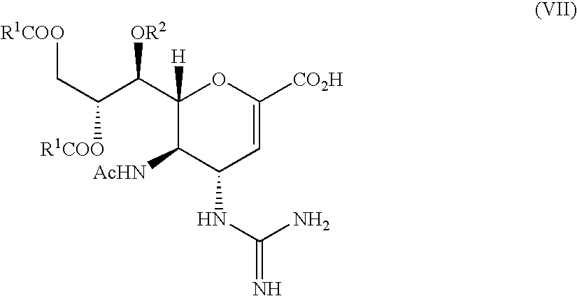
[R1COO]C(C(C1([H])C([AcHN])C(NC(=N)N)C=C([CO2H])O1)[OR2])C[R1COO]
